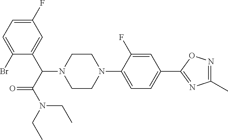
N1(C(C2=CC(F)=CC=C2Br)C(N(CC)CC)=O)CCN(C2=CC=C(C3=NC(C)=NO3)C=C2F)CC1
